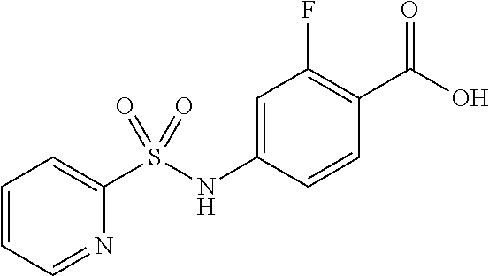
OC(=O)C1=C(F)C=C(NS(C2=CC=CC=N2)(=O)=O)C=C1
